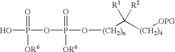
P(OP(O[(CH2)n]C([(CH2)4][OPG])([R1])[R2])(=O)[OR6])(O)(=O)[OR6]
